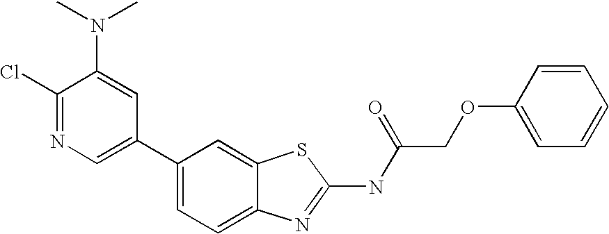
C1(C2=CC=C3C(=C2)SC(NC(COC2=CC=CC=C2)=O)=N3)=CN=C(Cl)C(N(C)C)=C1
